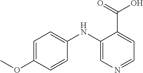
C1=C(OC)C=CC(NC2=CN=CC=C2C(=O)O)=C1
